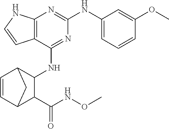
C12=C(C(NC3C4C=CC(C3C(NOC)=O)C4)=NC(NC3=CC=CC(OC)=C3)=N1)C=CN2
